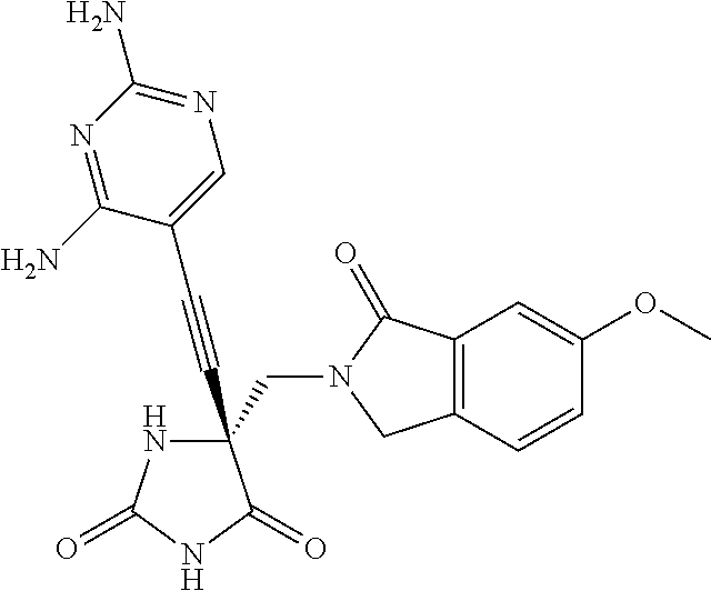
C(#CC1(CN2C(=O)C3=C(C2)C=CC(OC)=C3)NC(=O)NC1=O)C1=CN=C(N)N=C1N
